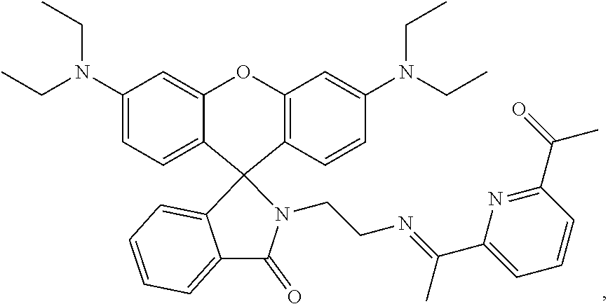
C1(N(CC)CC)=CC=C2C(=C1)OC1=C(C=CC(N(CC)CC)=C1)C21C2=CC=CC=C2C(=O)N1CCN=C(C1=CC=CC(C(=O)C)=N1)C
